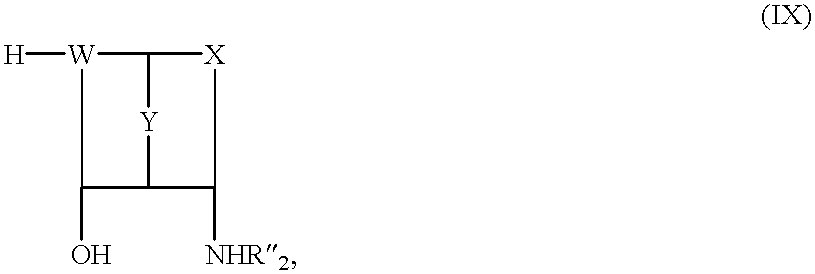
[H][W]1C2[Y]C(C([NHR2])[X]2)C1O
